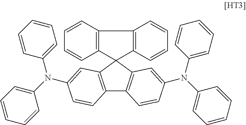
C12=C(C=C(N(C3=CC=CC=C3)C3=CC=CC=C3)C=C1)C1(C3=C2C=CC(N(C2=CC=CC=C2)C2=CC=CC=C2)=C3)C2=C(C=CC=C2)C2=C1C=CC=C2
